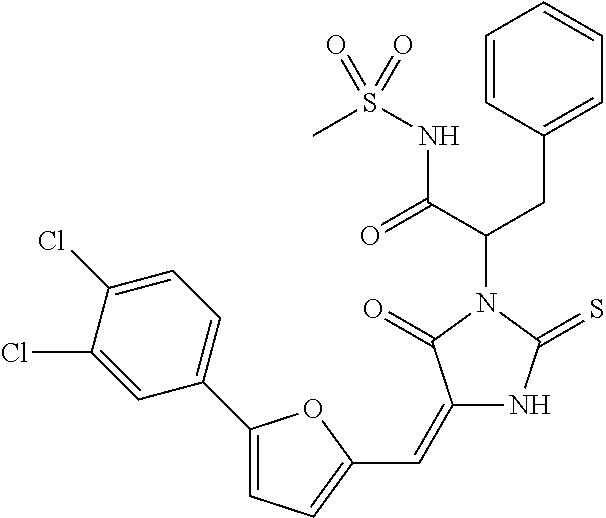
C1=CC(CC(C(=O)NS(=O)(C)=O)N2C(=O)C(=CC3=CC=C(C4=CC=C(Cl)C(Cl)=C4)O3)NC2=S)=CC=C1
